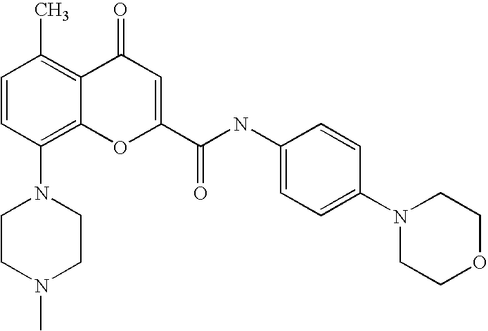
C1=CC(N2CCN(C)CC2)=C2C(=C1C)C(=O)C=C(C(=O)NC1=CC=C(N3CCOCC3)C=C1)O2
